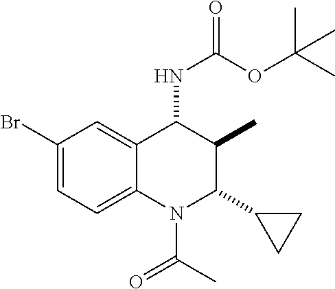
C1(Br)=CC=C2C(=C1)C(NC(OC(C)(C)C)=O)C(C)C(C1CC1)N2C(C)=O
